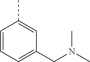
C1=CC=C(CN(C)C)C=C1C
